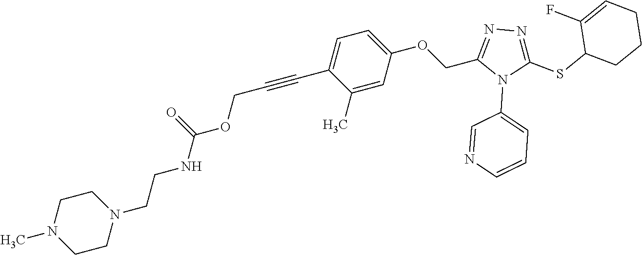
C1=C(OCC2=NN=C(SC3CCCC=C3F)N2C2=CC=CN=C2)C=C(C)C(C#CCOC(NCCN2CCN(C)CC2)=O)=C1
